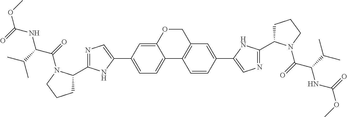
C1=C(C2=CN=C(C3CCCN3C(=O)C(C(C)C)NC(OC)=O)N2)C=C2C(=C1)C1=C(C=C(C3=CN=C(C4CCCN4C(=O)C(C(C)C)NC(OC)=O)N3)C=C1)CO2
